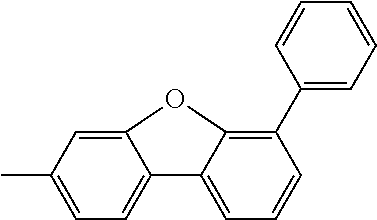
C1(C)=CC=C2C(=C1)OC1=C(C3=CC=CC=C3)C=CC=C21
